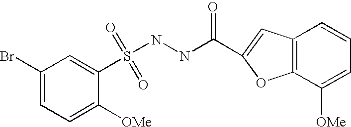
C1(Br)=CC=C([OMe])C(S(NNC(=O)C2=CC3=C(C([OMe])=CC=C3)O2)(=O)=O)=C1
